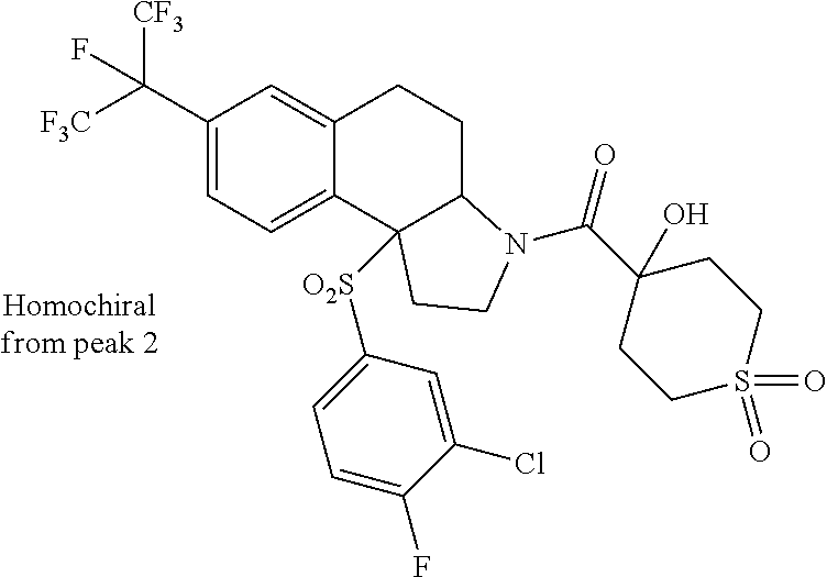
C1(C([F3C])([CF3])F)=CC=C2C(=C1)CCC1N(C(=O)C3(O)CCS(=O)(=O)CC3)CCC21[O2S]C1=CC=C(F)C(Cl)=C1
